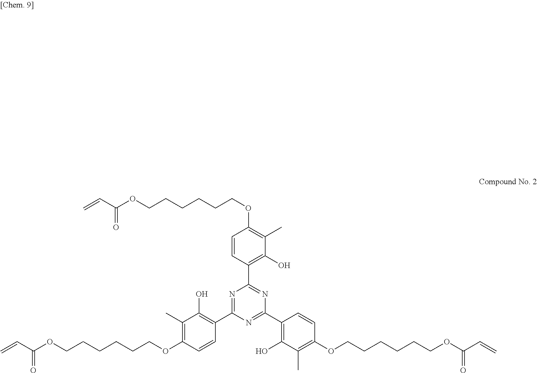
C1(C)=C(OCCCCCCOC(=O)C=C)C=CC(C2=NC(C3=C(O)C(C)=C(OCCCCCCOC(=O)C=C)C=C3)=NC(C3=C(O)C(C)=C(OCCCCCCOC(=O)C=C)C=C3)=N2)=C1O
